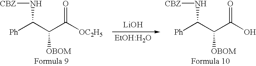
[Ph]C(C(C([OC2H5])=O)[OBOM])N[CBZ].[LiOH].[Ph]C(C(C(O)=O)[OBOM])N[CBZ]
